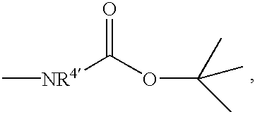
[NR4](C(OC(C)(C)C)=O)C
